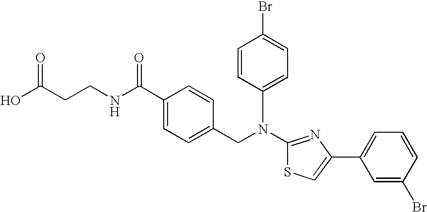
N(C1=NC(C2=CC=CC(Br)=C2)=CS1)(CC1=CC=C(C(NCCC(O)=O)=O)C=C1)C1=CC=C(Br)C=C1
